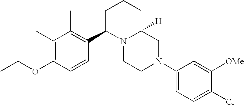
C1(C)=C(OC(C)C)C=CC(C2N3C([H])(CCC2)CN(C2=CC=C(Cl)C([OMe])=C2)CC3)=C1C
